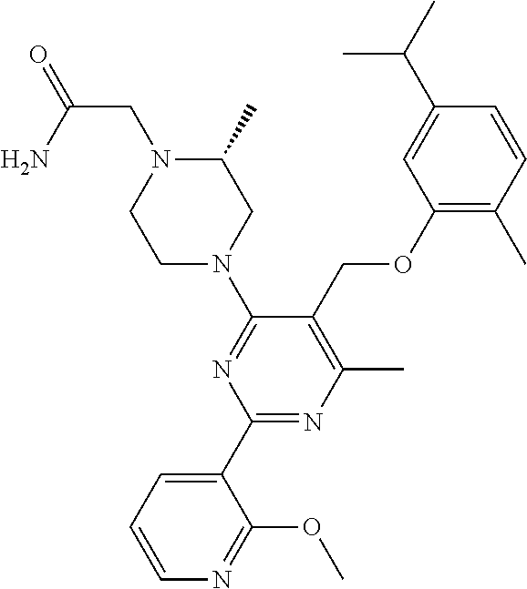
C1(OCC2=C(C)N=C(C3=CC=CN=C3OC)N=C2N2CC(C)N(CC(=O)N)CC2)=C(C)C=CC(C(C)C)=C1
